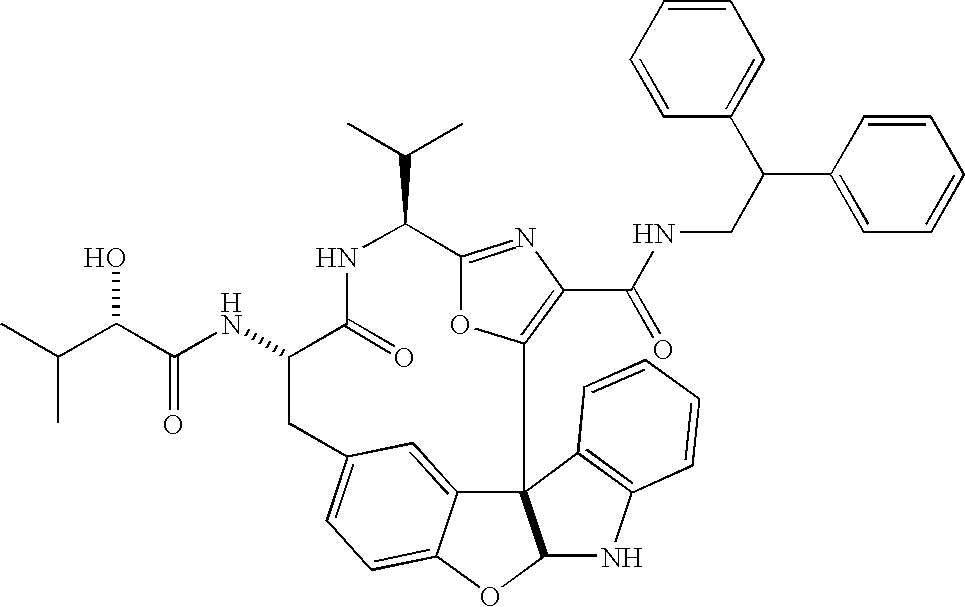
C123C4=CC(=CC=C4OC1NC1=C2C=CC=C1)CC(NC(=O)C(O)C(C)C)C(=O)NC(C(C)C)C1=NC(C(=O)NCC(C2=CC=CC=C2)C2=CC=CC=C2)=C3O1
